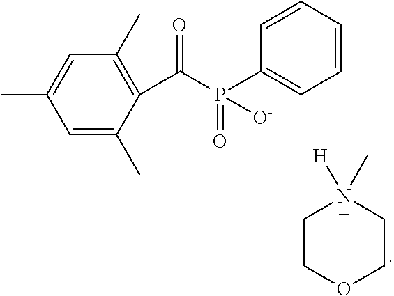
C1=C(C)C(C(P(=O)(C2=CC=CC=C2)[O-])=O)=C(C)C=C1C.C1COCCN1([H])C
